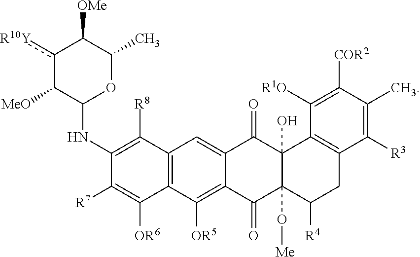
C12=C(C([OR5])=C3C(=C1)C(=O)C1(O)C(O[Me])(C3=O)C([R4])CC3=C1C([R1O])=C([COR2])C(C)=C3[R3])C([OR6])=C([R7])C(NC1OC(C)C([OMe])c([R10Y])C1[MeO])=C2[R8]
